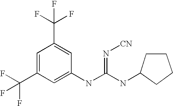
C1=C(C(F)(F)F)C=C(NC(NC2CCCC2)=N[CN])C=C1C(F)(F)F
